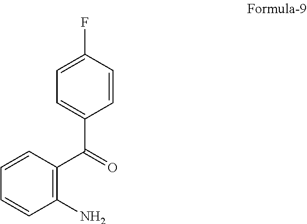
C1=CC=CC(N)=C1C(=O)C1=CC=C(F)C=C1
